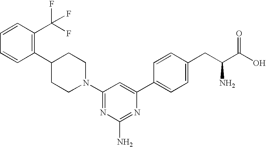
N1=C(N2CCC(C3=C(C(F)(F)F)C=CC=C3)CC2)C=C(C2=CC=C(CC(C(O)=O)N)C=C2)N=C1N
